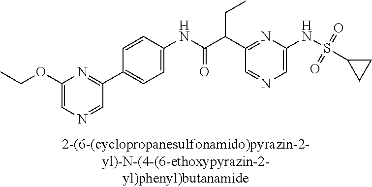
C1(NC(=O)C(C2=NC(NS(C3CC3)(=O)=O)=CN=C2)CC)=CC=C(C2=NC(OCC)=CN=C2)C=C1
